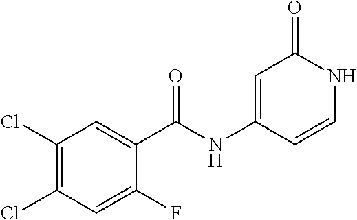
C1(NC(C2=CC(Cl)=C(Cl)C=C2F)=O)=CC(=O)NC=C1
